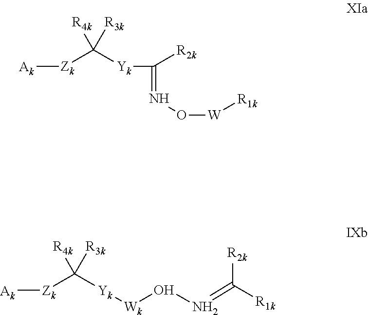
[Ak][Zk]C([Yk]C([R2k])=NO[W][R1k])([R4k])[R3k].[Ak][Zk]C([Yk][Wk]ON=C([R1k])[R2k])([R4k])[R3k]
